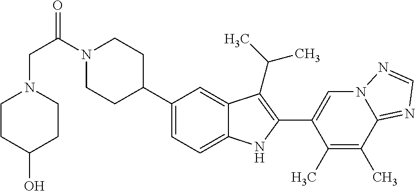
N1(C(CN2CCC(O)CC2)=O)CCC(C2=CC=C3C(=C2)C(C(C)C)=C(C2=CN4C(=NC=N4)C(C)=C2C)N3)CC1
